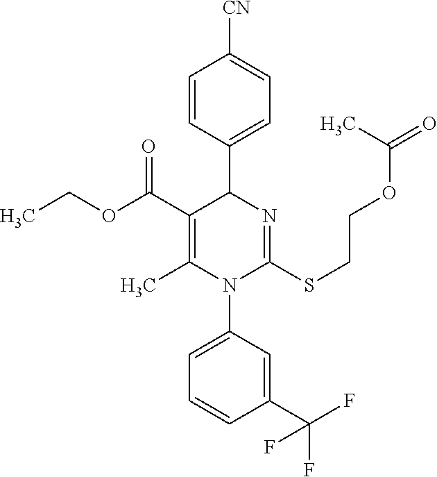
C1=CC(C2C(C(OCC)=O)=C(C)N(C3=CC=CC(C(F)(F)F)=C3)C(SCCOC(=O)C)=N2)=CC=C1[CN]
